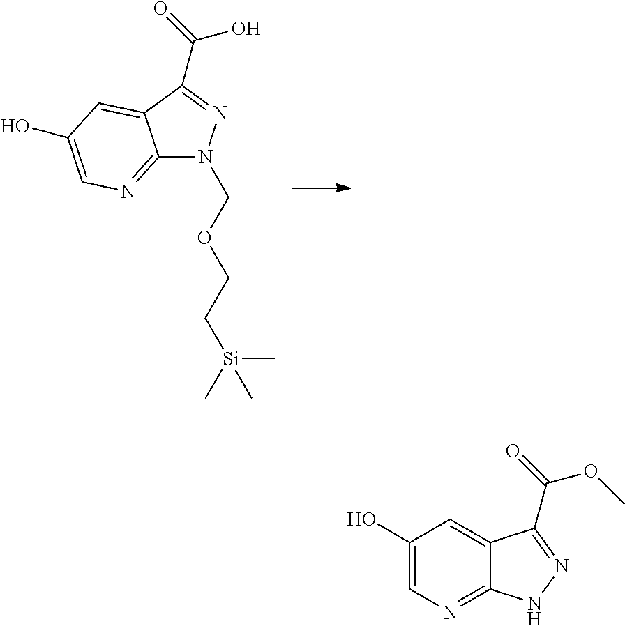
C12=NC=C(O)C=C1C(C(=O)O)=NN2COCC[Si](C)(C)C.C1(O)=CN=C2C(=C1)C(C(=O)OC)=NN2
